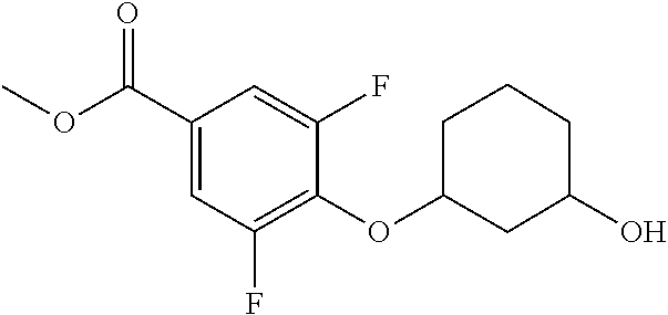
C1(OC2CC(O)CCC2)=C(F)C=C(C(OC)=O)C=C1F
